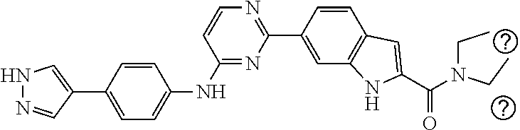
C1=CC(C2=CNN=C2)=CC=C1NC1=NC(C2=CC3=C(C=C2)C=C(C(N(CC)CC)=O)N3)=NC=C1
